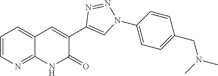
C1=CC=C2C(=N1)NC(=O)C(C1=CN(C3=CC=C(CN(C)C)C=C3)N=N1)=C2
